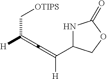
[H]C(C[OTIPS])=C=C(C1NC(=O)OC1)[H]
